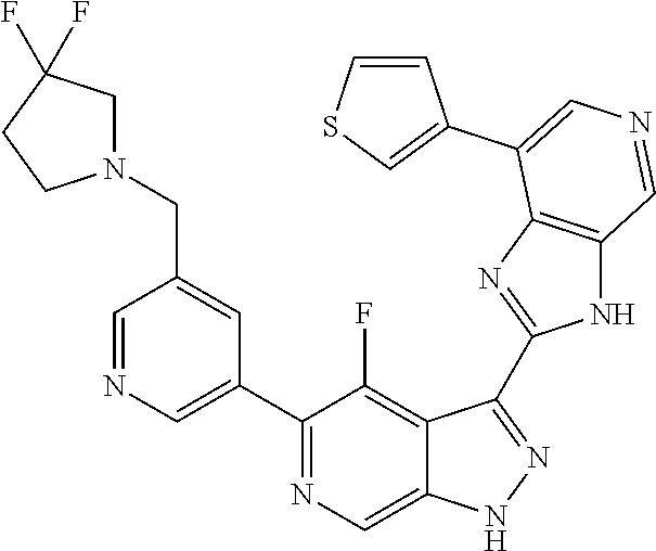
C1(C2=CN=CC(CN3CC(F)(F)CC3)=C2)=NC=C2C(=C1F)C(C1=NC3=C(N1)C=NC=C3C1=CSC=C1)=NN2
